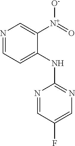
N1=CC=C(NC2=NC=C(F)C=N2)C([N+](=O)[O-])=C1
